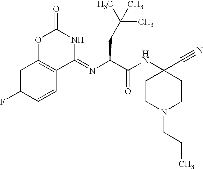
O1C(=O)NC(=NC(C(NC2(C#N)CCN(CCC)CC2)=O)CC(C)(C)C)C2=C1C=C(F)C=C2
